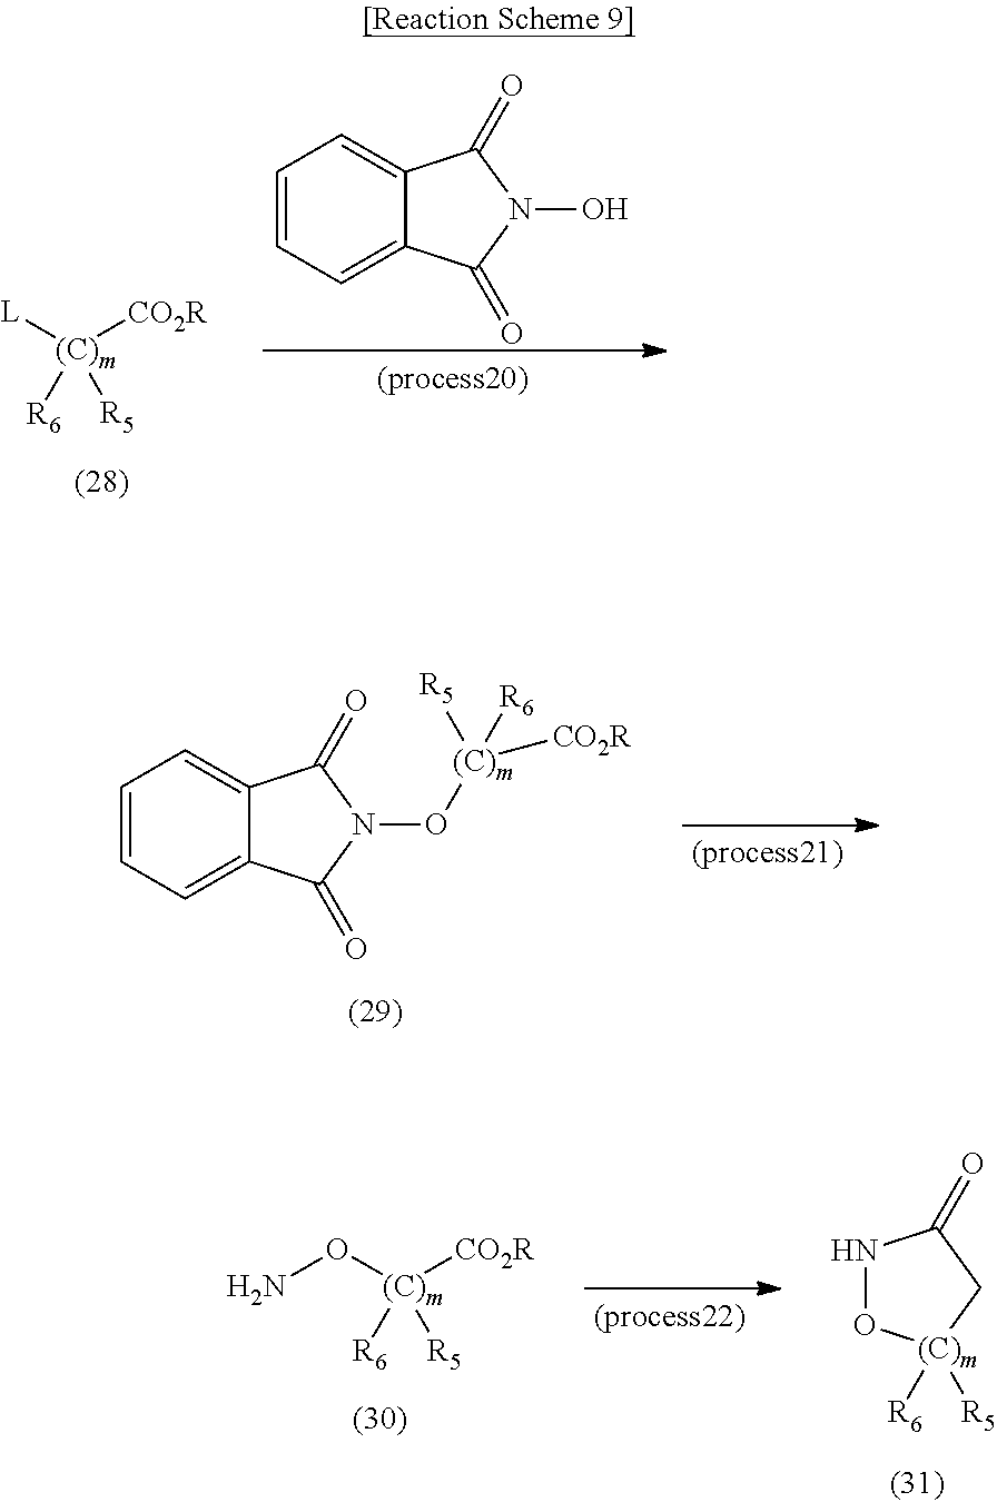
[L][(C)m]([CO2R])([R6])[R5].C12=CC=CC=C1C(=O)N(O)C2=O.C12=CC=CC=C1C(=O)N(O[(C)m]([R6])([R5])[CO2R])C2=O.O([(C)m]([CO2R])([R6])[R5])N.N1O[(C)m]([R6])([R5])CC1=O
